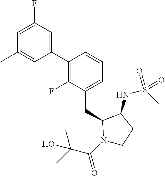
C1(C2=C(F)C(CC3N(C(C(C)(C)O)=O)CCC3NS(C)(=O)=O)=CC=C2)=CC(F)=CC(C)=C1
